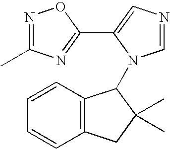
C1=CC2=C(C=C1)CC(C)(C)C2N1C=NC=C1C1=NC(C)=NO1
